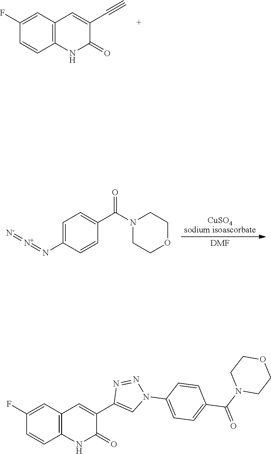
[CuSO4sodium isoascorbate].[DMF].C1=C(N=[N+]=[N-])C=CC(C(N2CCOCC2)=O)=C1.C1(F)=CC2=C(C=C1)NC(=O)C(C#C)=C2.C1(F)=CC2=C(C=C1)NC(=O)C(C1=CN(C3=CC=C(C(N4CCOCC4)=O)C=C3)N=N1)=C2
